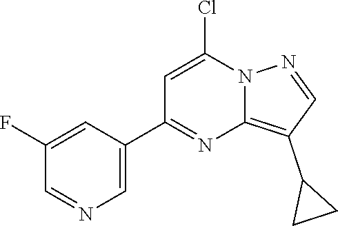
N12C(=C(C3CC3)C=N1)N=C(C1=CN=CC(F)=C1)C=C2Cl
